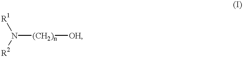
N([R2])([R1])[(CH2)n][OH]
